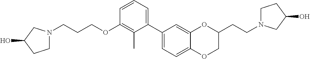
C1N(CCCOC2=C(C)C(C3=CC=C4C(=C3)OC(CCN3CCC(O)C3)CO4)=CC=C2)CC(O)C1
